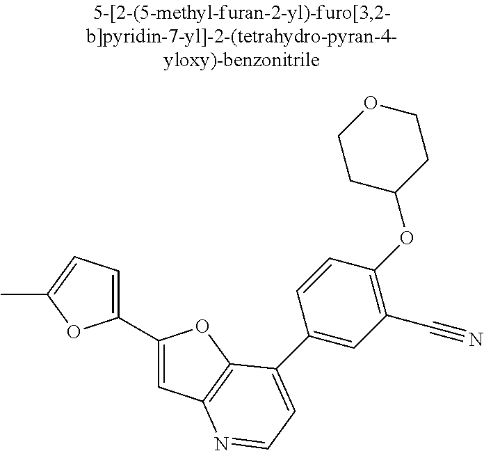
C1(C2=CC=C(C)O2)=CC2=C(O1)C(C1=CC(C#N)=C(OC3CCOCC3)C=C1)=CC=N2
